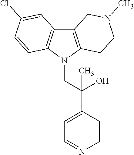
C12=C(N(CC(C3=CC=NC=C3)(O)C)C3=C1C=C(Cl)C=C3)CCN(C)C2
